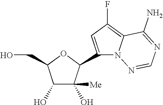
C1(O)C(O)([Me])C(C2=CC(F)=C3N2N=CN=C3N)OC1CO
